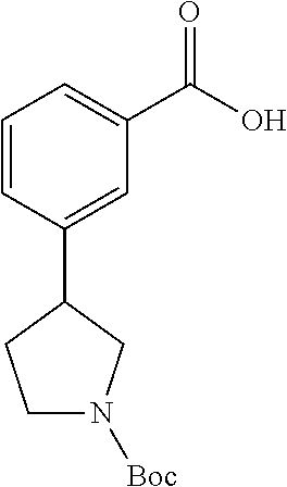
OC(C1=CC=CC(C2CCN([Boc])C2)=C1)=O
